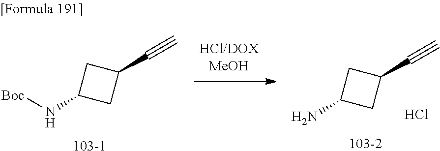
[103-2].C1(C#C)CC(N)C1.Cl.C1(C#C)CC(N[Boc])C1.[103-1]
